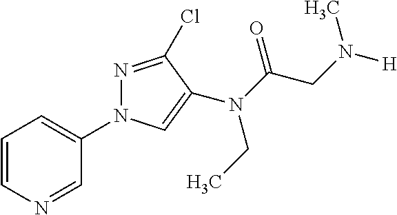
C1=CN=CC(N2N=C(Cl)C(N(C(=O)CN([H])C)CC)=C2)=C1
